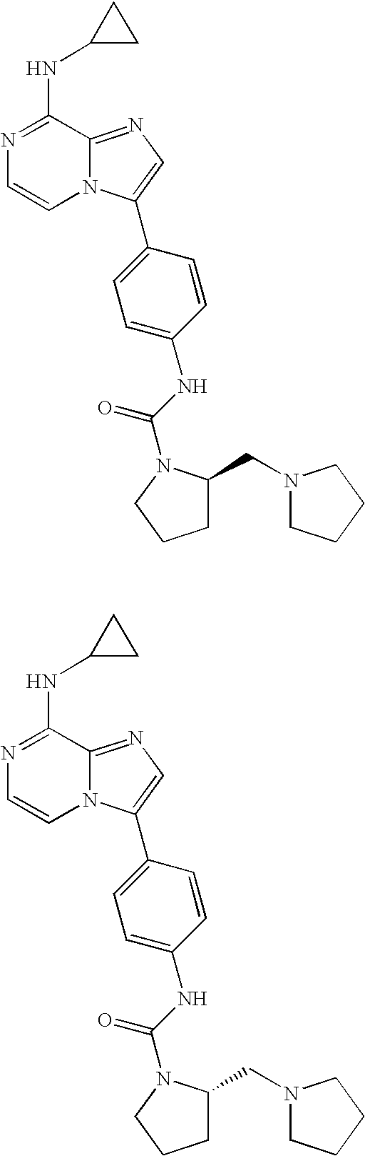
C1(NC2=NC=CN3C2=NC=C3C2=CC=C(NC(=O)N3C(CN4CCCC4)CCC3)C=C2)CC1.C1(NC2=NC=CN3C2=NC=C3C2=CC=C(NC(=O)N3C(CN4CCCC4)CCC3)C=C2)CC1
